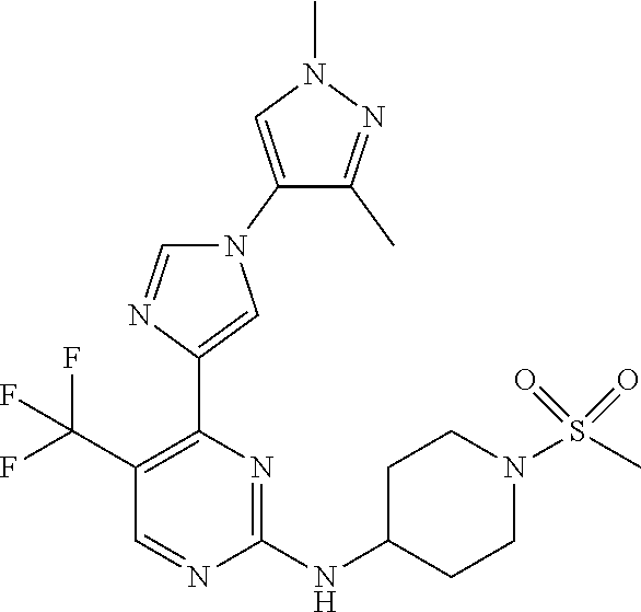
C1(NC2CCN(S(C)(=O)=O)CC2)=NC(C2=CN(C3=CN(C)N=C3C)C=N2)=C(C(F)(F)F)C=N1
